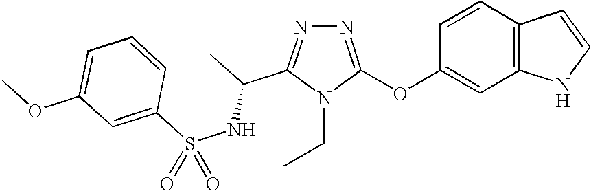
N1=C(OC2=CC3=C(C=C2)C=CN3)N(CC)C(C(NS(C2=CC(OC)=CC=C2)(=O)=O)C)=N1
